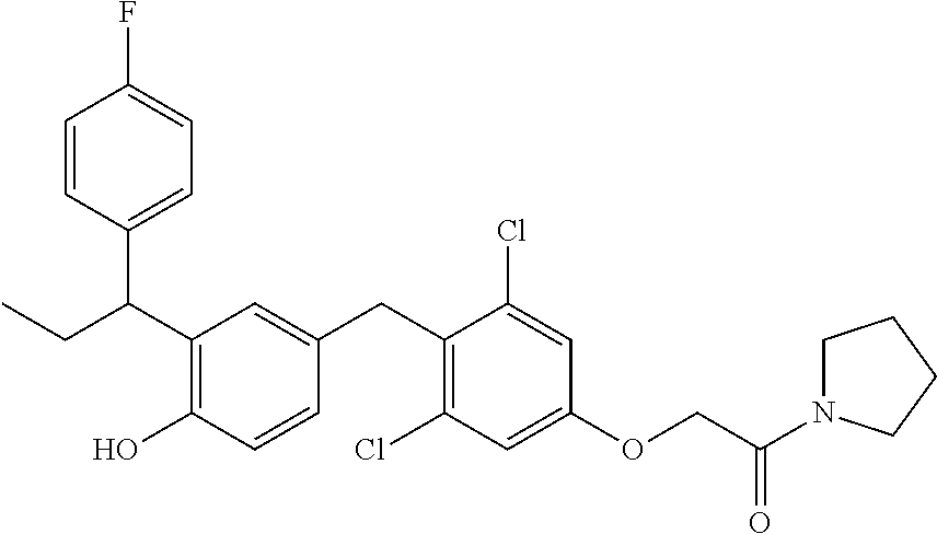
C(C1=C(O)C=CC(CC2=C(Cl)C=C(OCC(=O)N3CCCC3)C=C2Cl)=C1)(CC)C1=CC=C(F)C=C1
